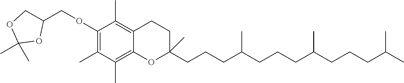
O(CC1COC(C)(C)O1)C1=C(C)C(C)=C2C(=C1C)CCC(CCCC(CCCC(CCCC(C)C)C)C)(C)O2
